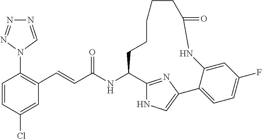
C1=CC(Cl)=CC(C=CC(NC2C3=NC(=CN3)C3=CC=C(F)C=C3NC(=O)CCCCC2)=O)=C1N1C=NN=N1
